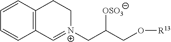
C12=C(C=CC=C1)CC[N+](CC([OSO3])CO[R13])=C2
